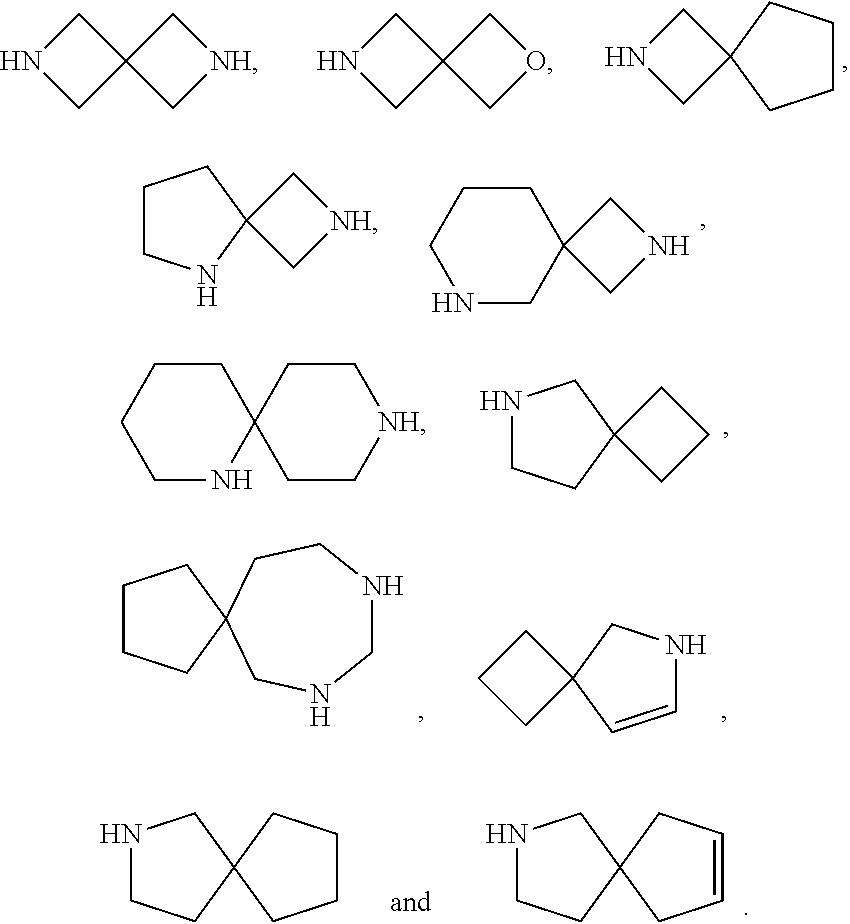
N1CC2(C1)C[NH]C2.N1CC2(C1)COC2.N1CC2(C1)CCCC2.C12(C[NH]C1)CCCN2.C12(CNC1)CCCNC2.C1NC2(CCC1)CC[NH]CC2.C12(CCC1)CNCC2.C12(CCCC1)CNCNCC2.C1CC2(C1)C=CNC2.C12(CNCC1)CCCC2.C12(CNCC1)CC=CC2
